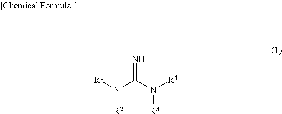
N(C(N([R4])[R3])=N)([R1])[R2]
